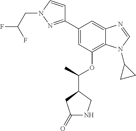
C1(C2=NN(CC(F)F)C=C2)=CC(OC(C2CC(=O)NC2)C)=C2C(=C1)N=CN2C1CC1
